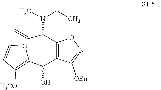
C1(C(N(CC)C)C=C)=C(C(C2=C([H3CO])C=CO2)O)C([OBn])=NO1
